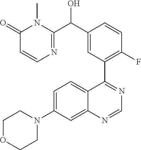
C1=C(N2CCOCC2)C=C2C(=C1)C(C1=C(F)C=CC(C(C3=NC=CC(=O)N3C)O)=C1)=NC=N2
